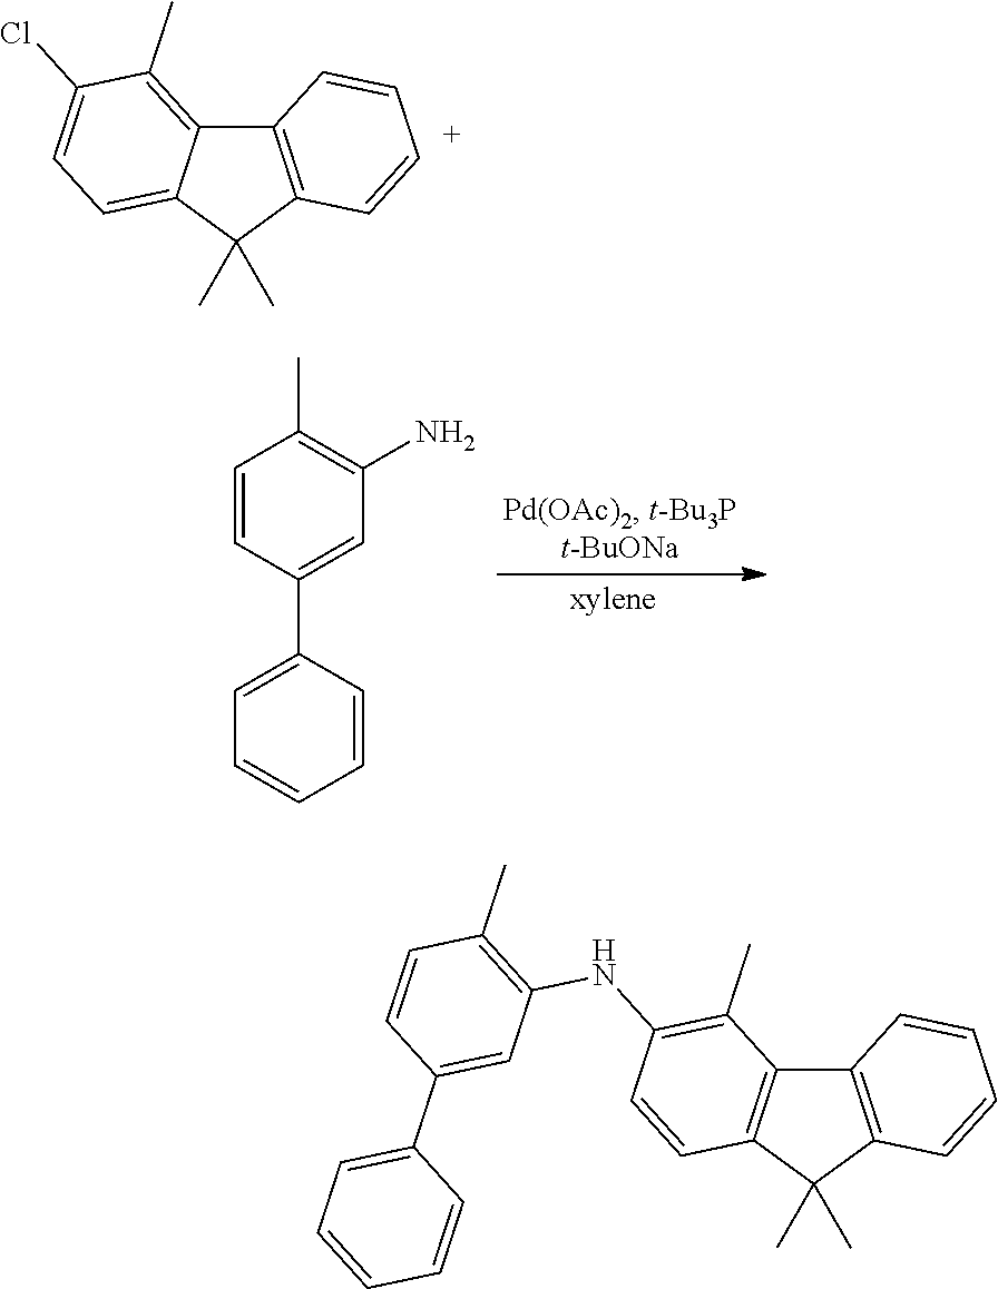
C1=CC(C2=CC=CC=C2)=CC(N)=C1C.C12=C(C(C)(C)C3=CC=C(Cl)C(C)=C13)C=CC=C2.C12=C(C(C)(C)C3=C1C(C)=C(NC1=C(C)C=CC(C4=CC=CC=C4)=C1)C=C3)C=CC=C2
